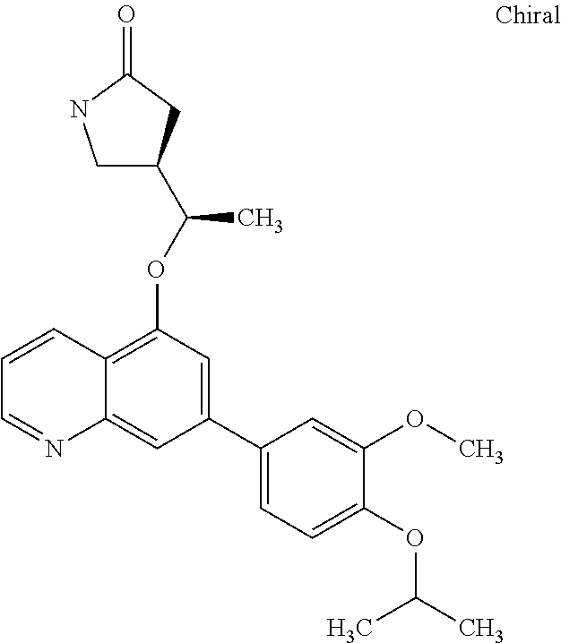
C1=CC2=C(OC(C)C3CNC(=O)C3)C=C(C3=CC=C(OC(C)C)C(OC)=C3)C=C2N=C1
